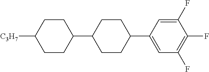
C1CC([C3H7])CCC1C1CCC(C2=CC(F)=C(F)C(F)=C2)CC1
